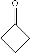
C1(=O)CCC1
